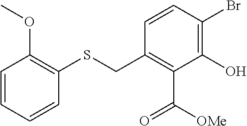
C1=CC(Br)=C(O)C(C([OMe])=O)=C1CSC1=C(OC)C=CC=C1
